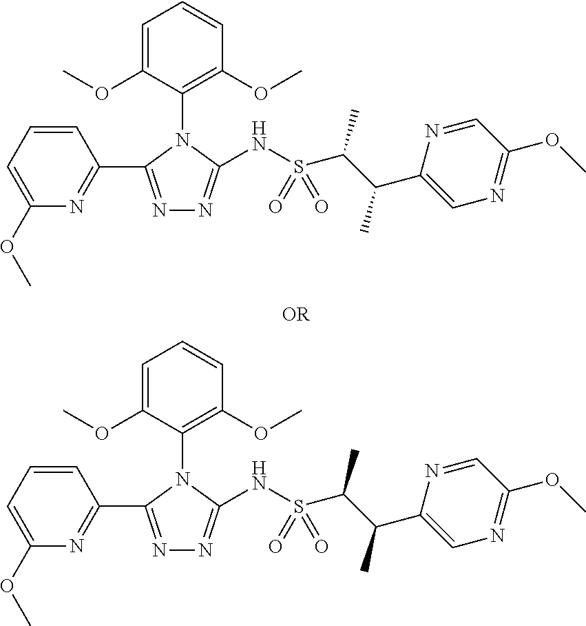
N1=C(C2=NC(OC)=CC=C2)N(C2=C(OC)C=CC=C2OC)C(NS(C(C(C)C2=CN=C(OC)C=N2)C)(=O)=O)=N1.N1=C(C2=NC(OC)=CC=C2)N(C2=C(OC)C=CC=C2OC)C(NS(C(C(C)C2=CN=C(OC)C=N2)C)(=O)=O)=N1
